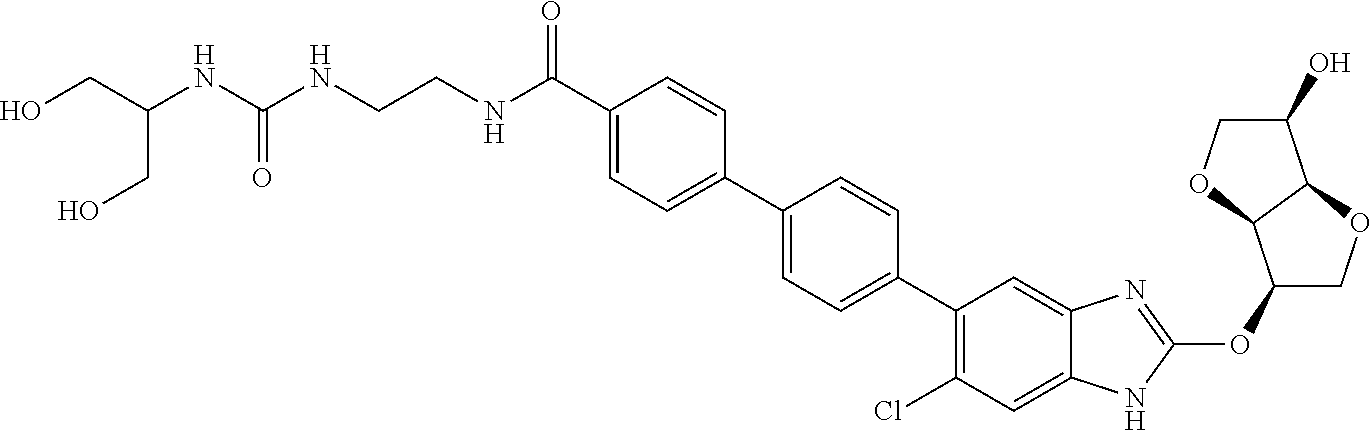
C(C1=CC=C(C2=CC=C(C3=C(Cl)C=C4C(=C3)N=C(OC3COC5C3OCC5O)N4)C=C2)C=C1)(NCCNC(NC(CO)CO)=O)=O
